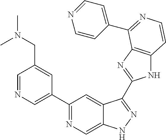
C1=NC=C(C2=NC=C3C(=C2)C(C2=NC4=C(N2)C=CN=C4C2=CC=NC=C2)=NN3)C=C1CN(C)C
